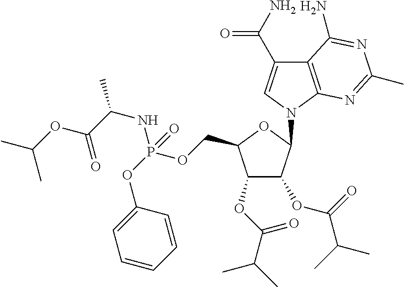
C12=C(N(C3C(OC(C(C)C)=O)C(OC(C(C)C)=O)C(COP(OC4=CC=CC=C4)(=O)NC(C)C(=O)OC(C)C)O3)C=C1C(N)=O)N=C(C)N=C2N
